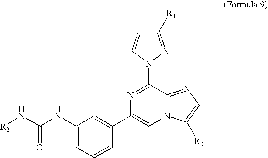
C1=CC(C2=CN3C(=NC=C3[R3])C(N3C=CC([R1])=N3)=N2)=CC(NC(N[R2])=O)=C1
